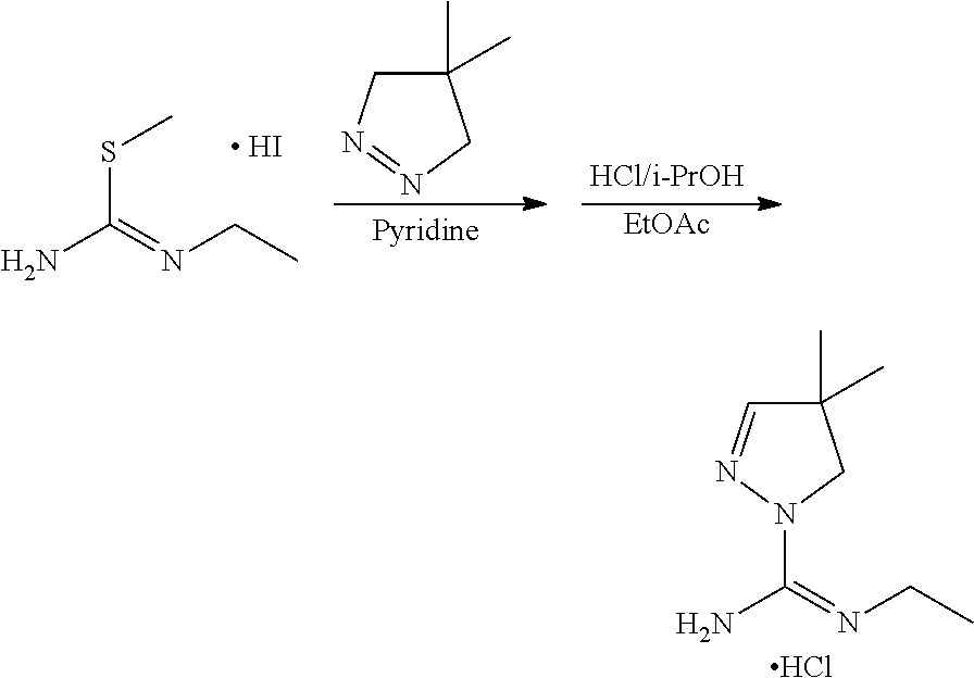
C1(C)(C)C=NN(C(N)=NCC)C1.Cl.NC(=NCC)SC.[ HI].C1(C)(C)CN=NC1.[EtOAc]
